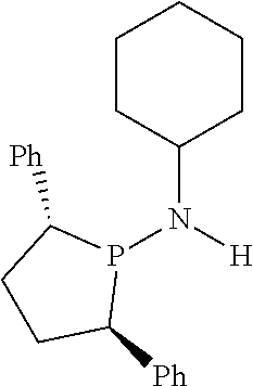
C1CC(N([H])P2C([Ph])CCC2[Ph])CCC1
